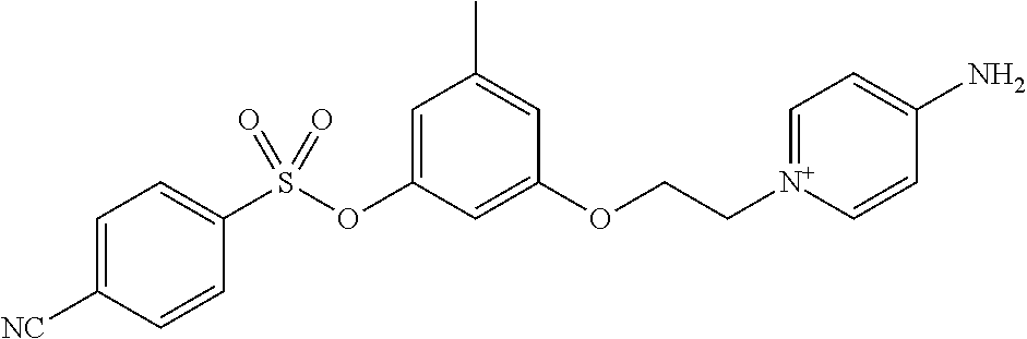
C1=C([NC])C=CC(S(OC2=CC(C)=CC(OCC[N+]3=CC=C(N)C=C3)=C2)(=O)=O)=C1
